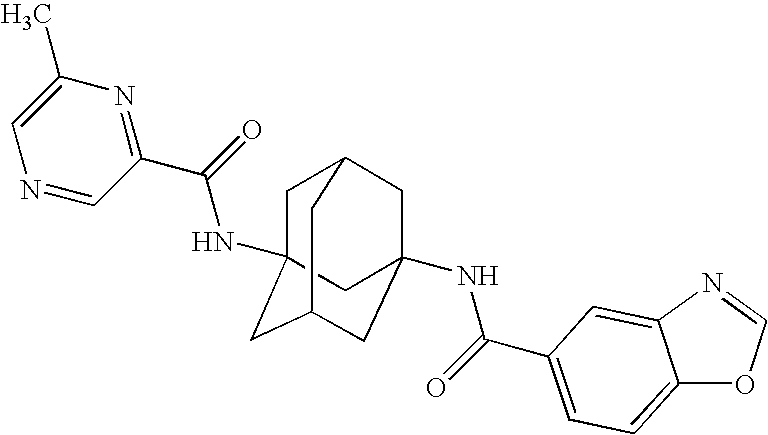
C1C2(NC(C3=NC(C)=CN=C3)=O)CC3CC(NC(=O)C4=CC=C5OC=NC5=C4)(CC1C3)C2
